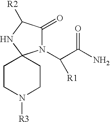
C1CN([R3])CCC12N(C(C(N)=O)[R1])C(=O)C([R2])N2
